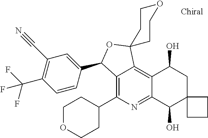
C12=C(C3CCOCC3)N=C3C(=C1C1(OC2C2=CC(C#N)=C(C(F)(F)F)C=C2)CCOCC1)C(O)CC1(C3O)CCC1
